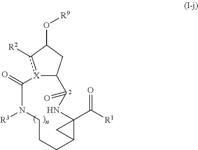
O(C1CC2[X](c1[R2])C(=O)N([R3])CCCC1C(C([R1])=O)(NC2=O)C1)[R9]
